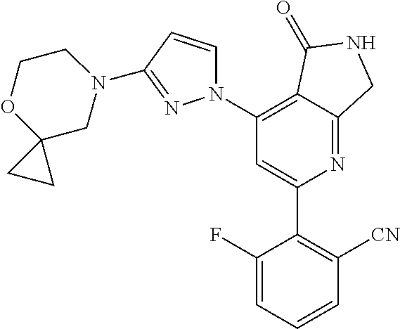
C1(C2=C([CN])C=CC=C2F)=CC(N2C=CC(N3CCOC4(C3)CC4)=N2)=C2C(=N1)CNC2=O
